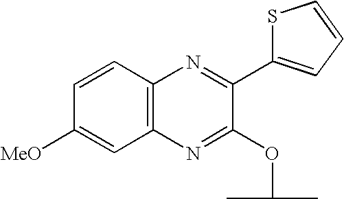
S1C(C2=NC3=C(N=C2OC(C)C)C=C([MeO])C=C3)=CC=C1
